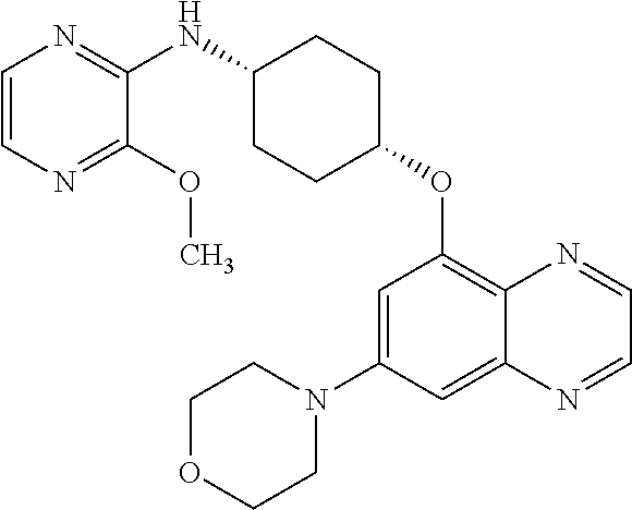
C1=CN=C(NC2CCC(OC3=C4C(=CC(N5CCOCC5)=C3)N=CC=N4)CC2)C(OC)=N1
